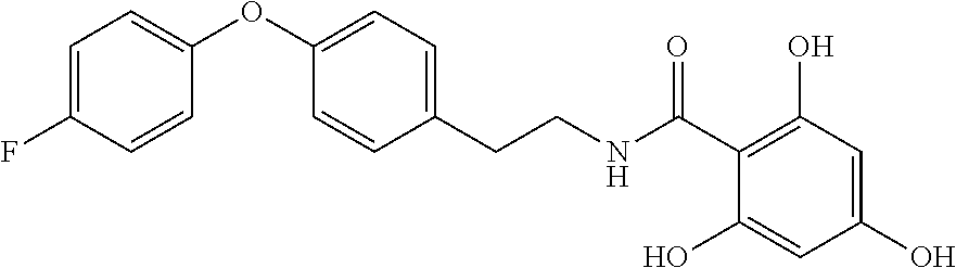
C(CNC(C1=C(O)C=C(O)C=C1O)=O)C1=CC=C(OC2=CC=C(F)C=C2)C=C1
